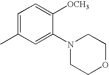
C1(C)=CC=C([OCH3])C(N2CCOCC2)=C1
